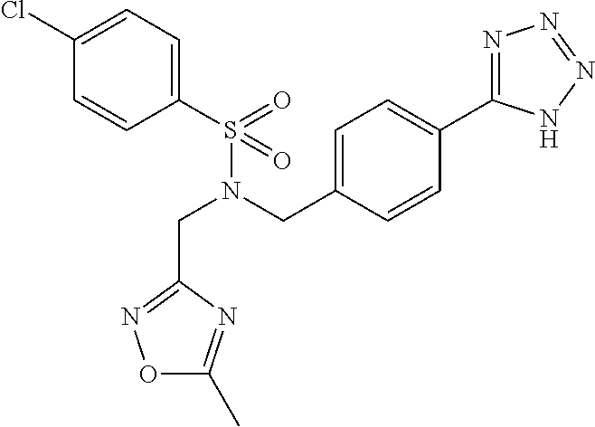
C1(Cl)=CC=C(S(N(CC2=CC=C(C3=NN=NN3)C=C2)CC2=NOC(C)=N2)(=O)=O)C=C1
